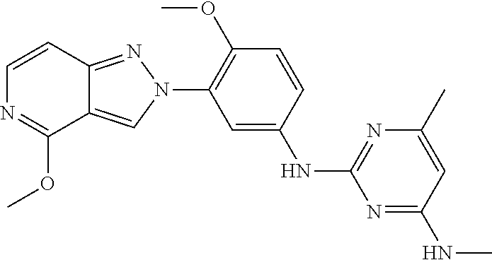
C1=CC(OC)=C(N2N=C3C(=C2)C(OC)=NC=C3)C=C1NC1=NC(C)=CC(NC)=N1
